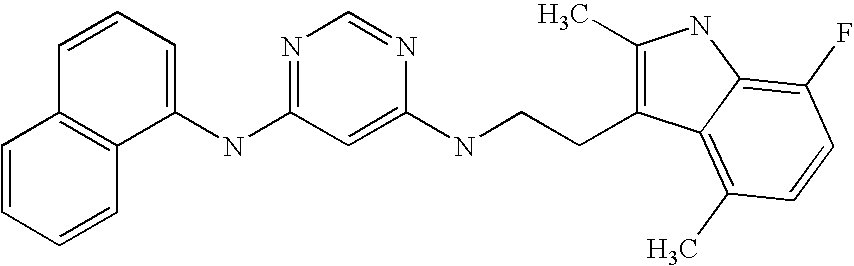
C1(NC2=NC=NC(NCCC3=C(C)NC4=C(F)C=CC(C)=C34)=C2)=CC=CC2=C1C=CC=C2
